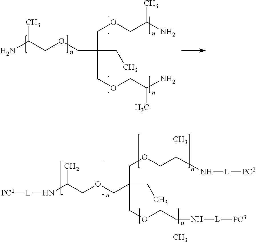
CC(COCC(CC)(COCC(N)C)COCC(N)C)N.C(CC)(COCC(N[L][PC2])C)(COCC(N[L][PC3])C)COCC(N[L][PC1])C
